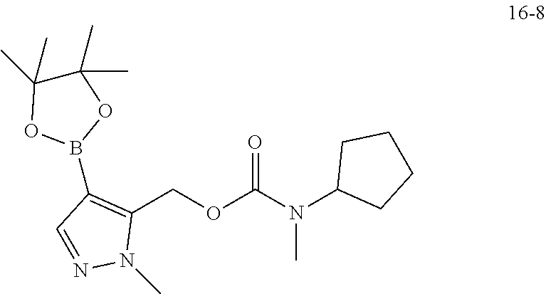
C1(COC(N(C2CCCC2)C)=O)=C(B2OC(C)(C)C(C)(C)O2)C=NN1C
